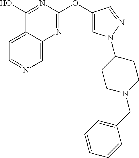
C12=CC=NC=C1N=C(OC1=CN(C3CCN(CC4=CC=CC=C4)CC3)N=C1)N=C2O
